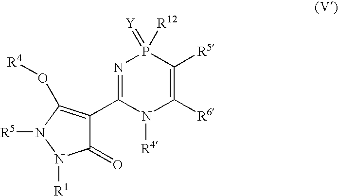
N1=C(C2=C(O[R4])N([R5])N([R1])C2=O)N([R4])C([R6])=C([R5])P1(=[Y])[R12]
